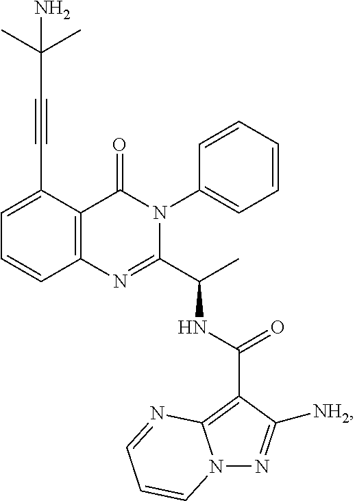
C(#CC1=CC=CC2=C1C(=O)N(C1=CC=CC=C1)C(C(C)NC(C1=C3N(N=C1[NH2])C=CC=N3)=O)=N2)C(C)(C)N
